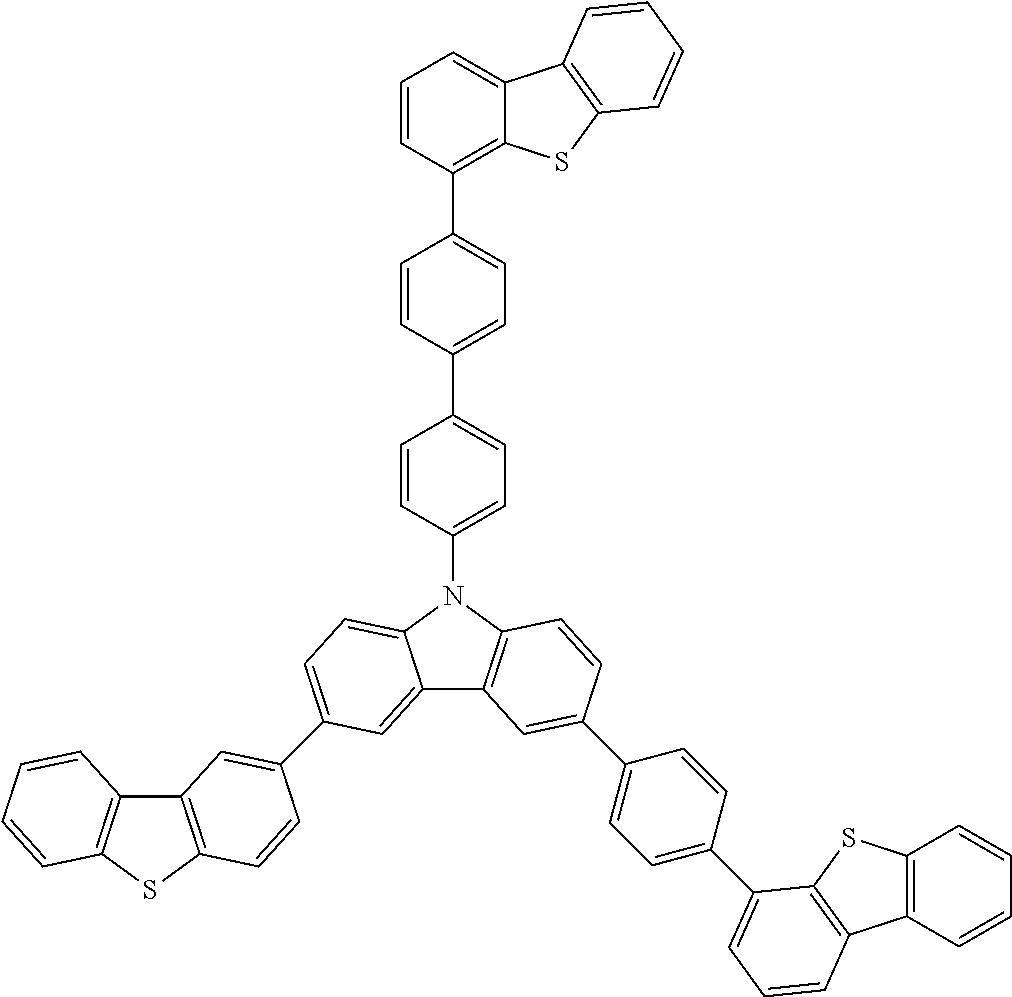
C12=CC(C3=CC4=C(SC5=C4C=CC=C5)C=C3)=CC=C1N(C1=CC=C(C3=CC=C(C4=C5C(=CC=C4)C4=C(S5)C=CC=C4)C=C3)C=C1)C1=C2C=C(C2=CC=C(C3=CC=CC4=C3SC3=C4C=CC=C3)C=C2)C=C1
